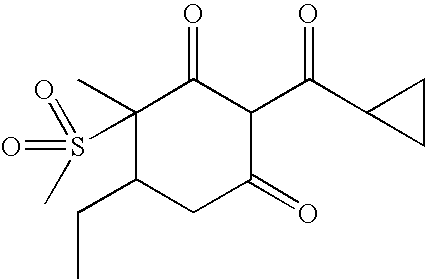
C1(C)(S(=O)(C)=O)C(CC)CC(=O)C(C(C2CC2)=O)C1=O
